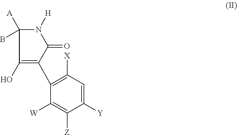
C1(C2=C(O)C([A])(B)N([H])C2=O)=C([X])C=C([Y])C([Z])=C1[W]
